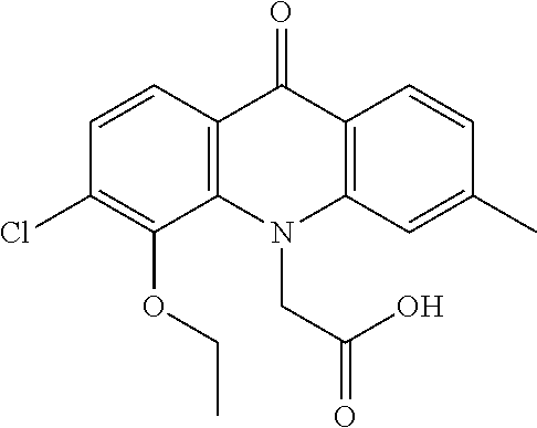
C12=C(N(CC(=O)O)C3=C(C1=O)C=CC(C)=C3)C(OCC)=C(Cl)C=C2
